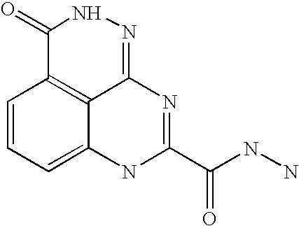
C1=CC=C2C3=C1C(=O)NN=C3N=C(C(NN)=O)N2
